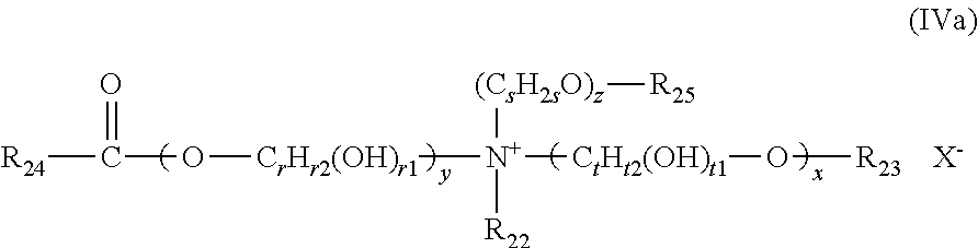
C([R24])(O[CrHr2(OH)r1][N+]([CtHt2(OH)t1]O[R23])([(CsH2sO)z][R25])[R22])=O.[X-]
